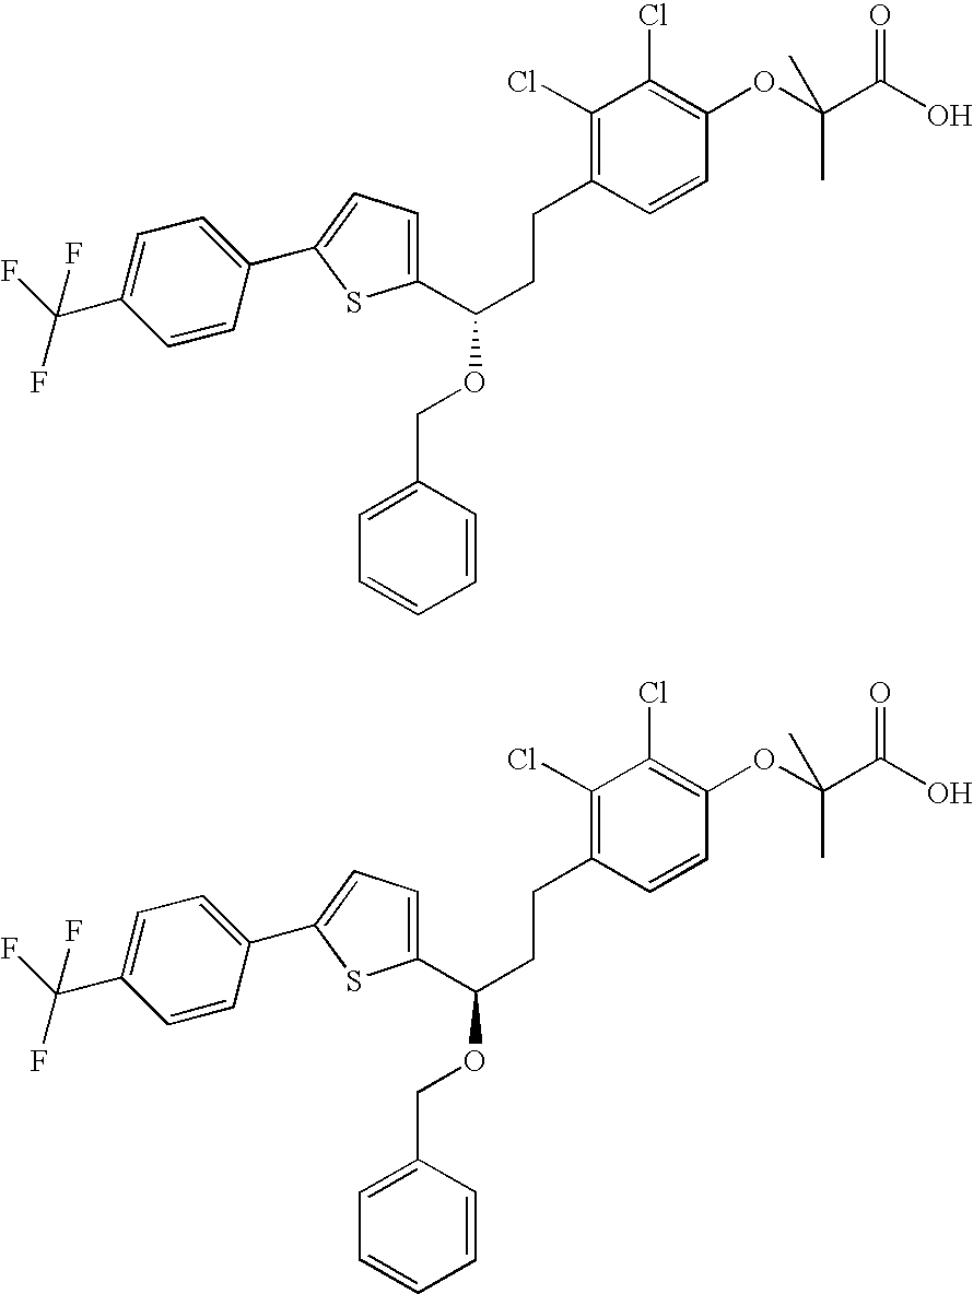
C1(C(CCC2=C(Cl)C(Cl)=C(OC(C)(C(=O)O)C)C=C2)OCC2=CC=CC=C2)=CC=C(C2=CC=C(C(F)(F)F)C=C2)S1.C1(C(CCC2=C(Cl)C(Cl)=C(OC(C)(C(=O)O)C)C=C2)OCC2=CC=CC=C2)=CC=C(C2=CC=C(C(F)(F)F)C=C2)S1
